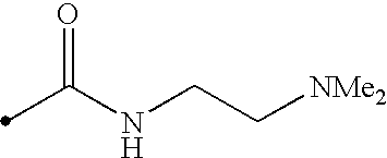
C(NCC[NMe2])(=O)C
